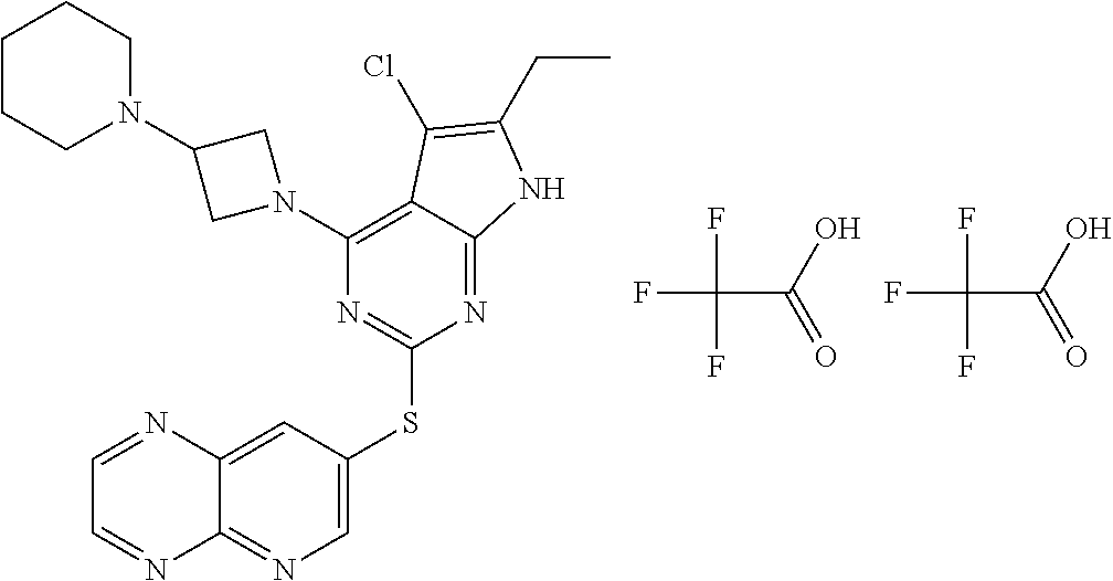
FC(C(O)=O)(F)F.FC(C(O)=O)(F)F.C1=C(SC2=NC(N3CC(N4CCCCC4)C3)=C3C(=N2)NC(CC)=C3Cl)C=C2C(=N1)N=CC=N2
